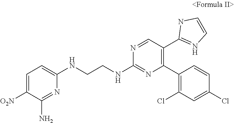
C1=C([O2N])C(N)=NC(NCCNC2=NC(C3=C(Cl)C=C(Cl)C=C3)=C(C3=NC=CN3)C=N2)=C1
